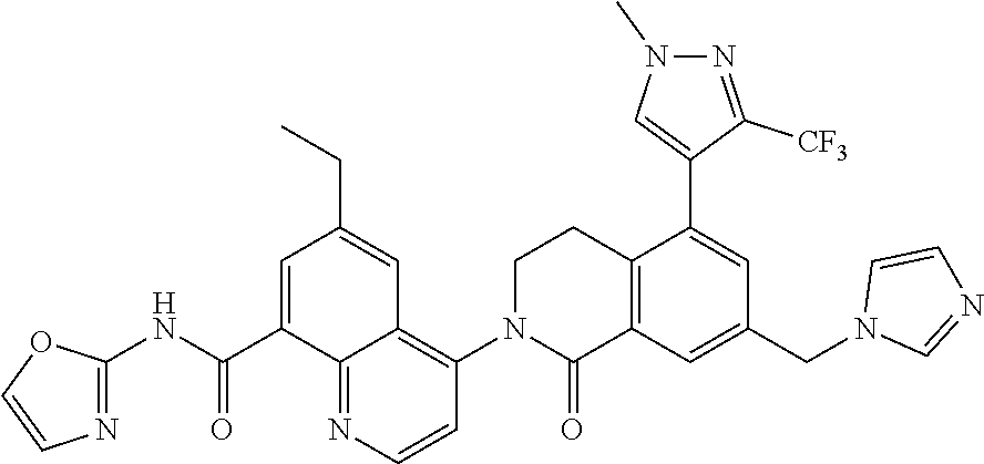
O=C(NC1=NC=CO1)C1=CC(CC)=CC2=C(N3C(=O)C4=C(CC3)C(C3=CN(C)N=C3[CF3])=CC(CN3C=NC=C3)=C4)C=CN=C12
